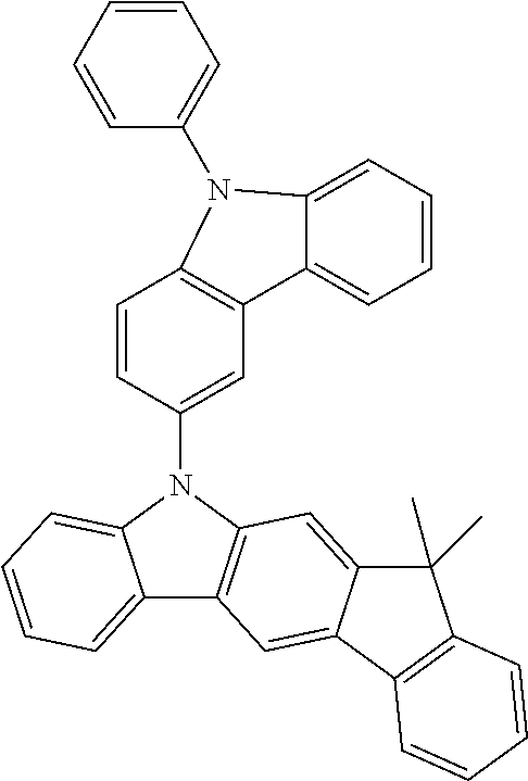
C12=C(C=C(N3C4=CC=CC=C4C4=C3C=C3C(=C4)C4=C(C3(C)C)C=CC=C4)C=C1)C1=CC=CC=C1N2C1=CC=CC=C1
